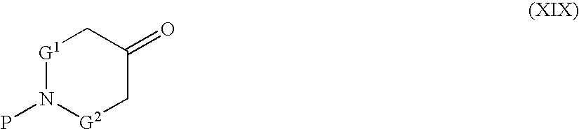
PN1[G2]CC(=O)C[G1]1
